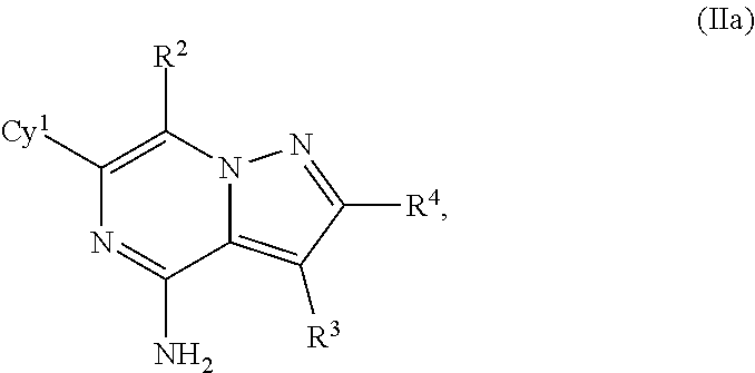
N12C(=C([R3])C([R4])=N1)C(N)=NC([Cy1])=C2[R2]
